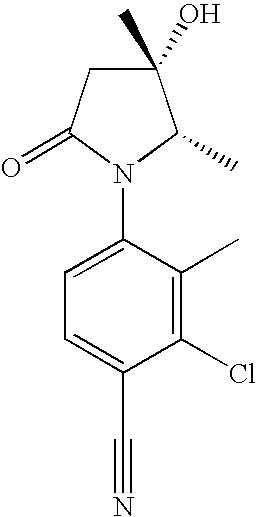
C1(O)(C)CC(=O)N(C2=CC=C(C#N)C(Cl)=C2C)C1C
